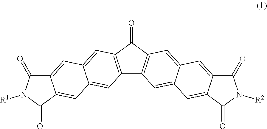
C12=C(C=C3C(=C1)C=C1C(=C3)C(=O)N([R1])C1=O)C(=O)C1=C2C=C2C(=C1)C=C1C(=C2)C(=O)N([R2])C1=O
